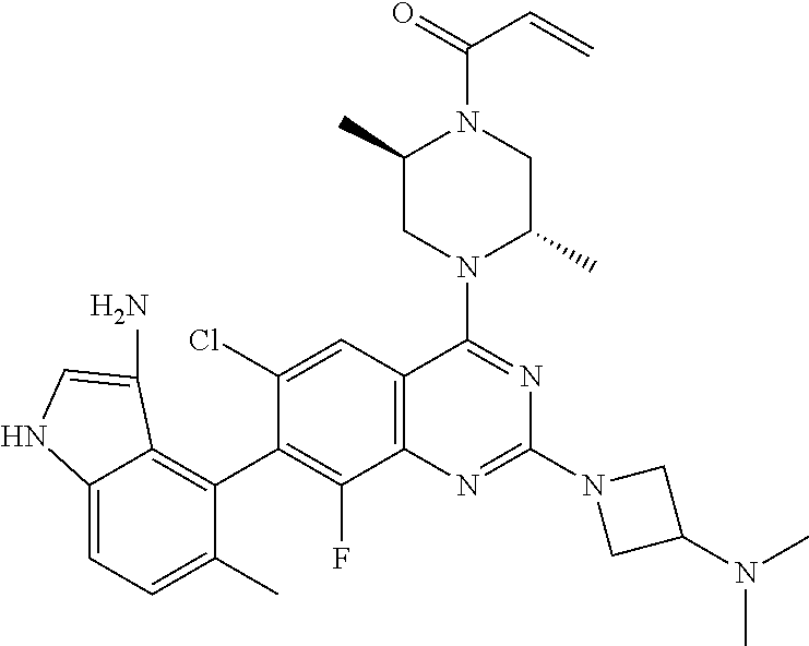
C12=C(C=C(Cl)C(C3=C4C(=CC=C3C)NC=C4N)=C1F)C(N1C(C)CN(C(=O)C=C)C(C)C1)=NC(N1CC(N(C)C)C1)=N2
